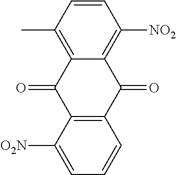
C1([O2N])=CC=CC2=C1C(=O)C1=C(C)C=CC([NO2])=C1C2=O
